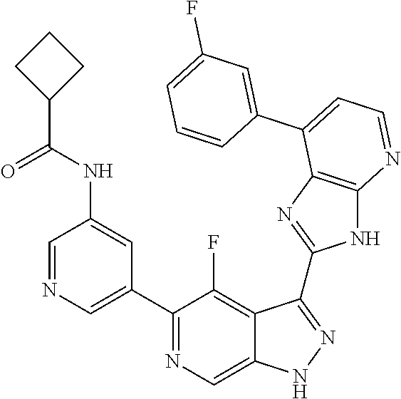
C1=NC=C(C2=NC=C3C(=C2F)C(C2=NC4=C(N2)N=CC=C4C2=CC(F)=CC=C2)=NN3)C=C1NC(C1CCC1)=O
